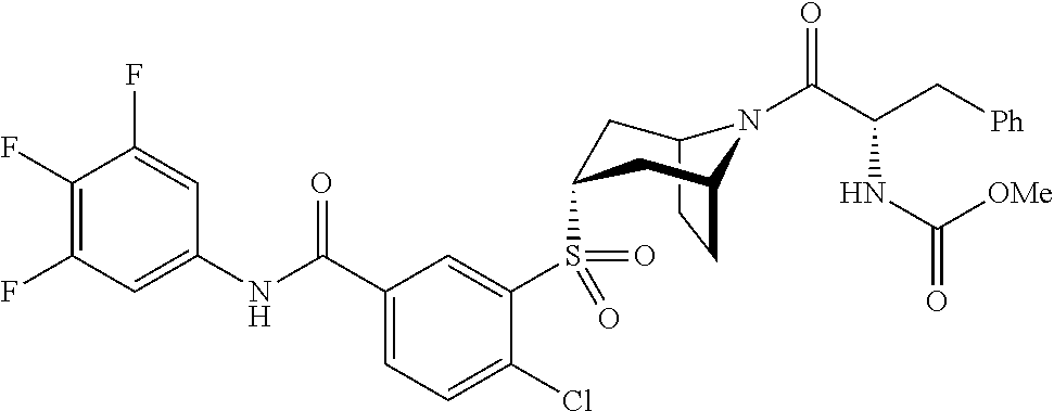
C1(F)=C(F)C=C(NC(C2=CC=C(Cl)C(S(=O)(=O)C3CC4N(C(C(C[Ph])NC(=O)[OMe])=O)C(CC4)C3)=C2)=O)C=C1F
